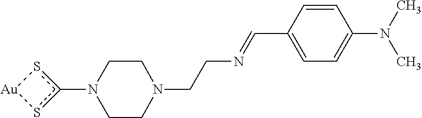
c1(N2CCN(CCN=CC3=CC=C(N(C)C)C=C3)CC2)s[Au]s1
